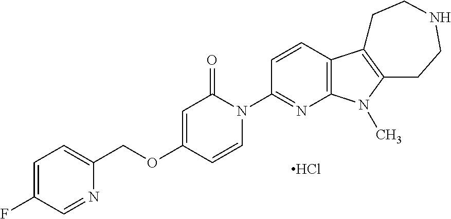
C1=C(F)C=NC(COC2=CC(=O)N(C3=NC4=C(C=C3)C3=C(N4C)CCNCC3)C=C2)=C1.Cl
